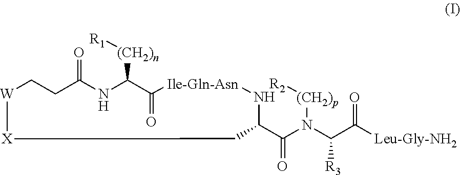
[W]1[X]CC(C(=O)N([(CH2)p][R2])C(C([Leu-Gly-NH2])=O)[R3])N[Ile-Gln-Asn]C(=O)C([(CH2)n][R1])NC(=O)CC1
